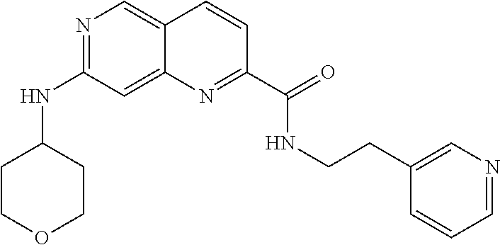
N1=C(NC2CCOCC2)C=C2C(=C1)C=CC(C(=O)NCCC1=CN=CC=C1)=N2
